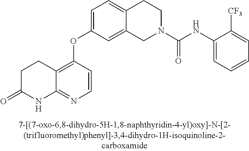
C1=C(OC2=C3C(=NC=C2)NC(=O)CC3)C=C2C(=C1)CCN(C(NC1=CC=CC=C1[CF3])=O)C2
